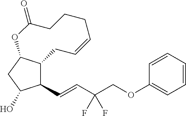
C(C(COC1=CC=CC=C1)(F)F)=CC1C2C(CC1O)OC(=O)CCCC=CC2
